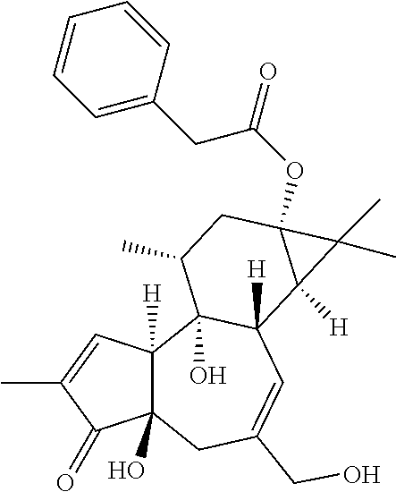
C12(O)C([H])(C=C(C)C1=O)C1(O)C([H])(C=C(CO)C2)C2([H])C(OC(=O)CC3=CC=CC=C3)(CC1C)C2(C)C
